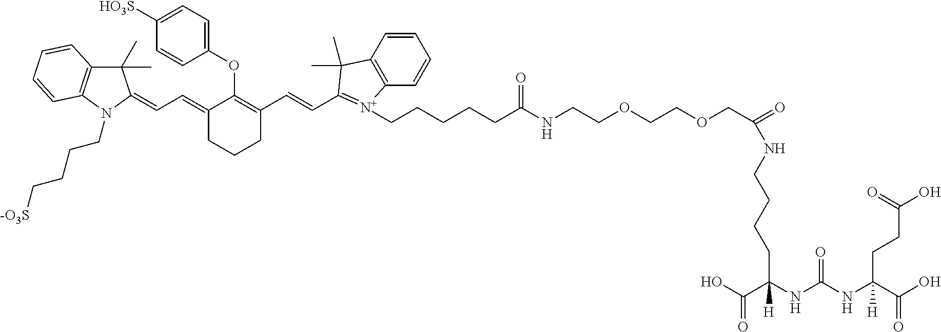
C1(C)(C)C2=C(N(CCCC[-O3S])C1=CC=C1CCCC(C=CC3=[N+](CCCCCC(=O)NCCOCCOCC(=O)NCCCCC(C(=O)O)(NC(=O)NC(C(=O)O)([H])CCC(=O)O)[H])C4=C(C=CC=C4)C3(C)C)=C1OC1=CC=C([HO3S])C=C1)C=CC=C2
